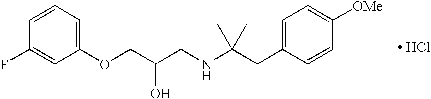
[ HCl].O(CC(CNC(CC1=CC=C([OMe])C=C1)(C)C)O)C1=CC=CC(F)=C1
